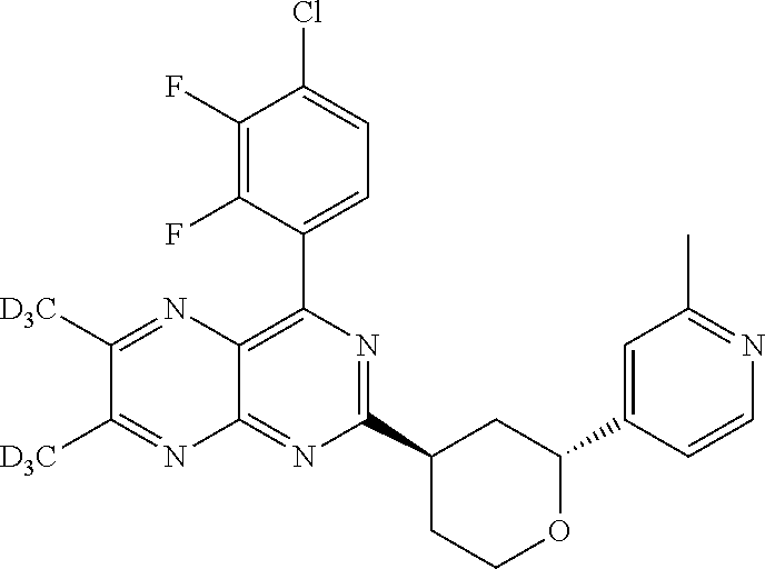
C1(C2=C3C(=NC(C4CCOC(C5=CC(C)=NC=C5)C4)=N2)N=C([D3C])C([D3C])=N3)=CC=C(Cl)C(F)=C1F
